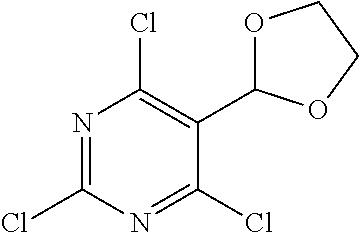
C1(Cl)=NC(Cl)=C(C2OCCO2)C(Cl)=N1
